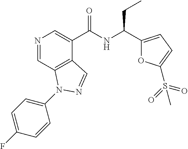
N1=CC2=C(C(C(NC(CC)C3=CC=C(S(=O)(=O)C)O3)=O)=C1)C=NN2C1=CC=C(F)C=C1
